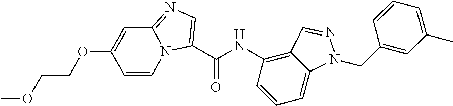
C1=CN2C(=NC=C2C(NC2=C3C(=CC=C2)N(CC2=CC(C)=CC=C2)N=C3)=O)C=C1OCCOC
